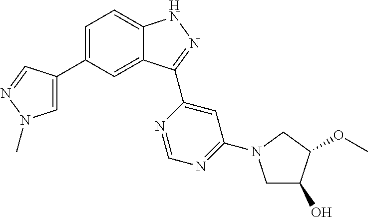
C1=C(C2=CN(C)N=C2)C=C2C(=C1)NN=C2C1=CC(N2CC(O)C(OC)C2)=NC=N1
